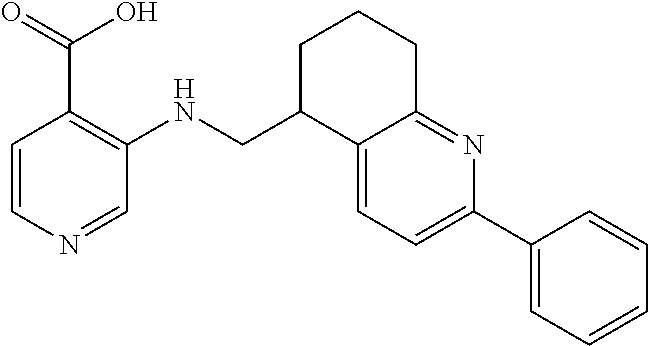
C12=CC=C(C3=CC=CC=C3)N=C1CCCC2CNC1=C(C(O)=O)C=CN=C1
